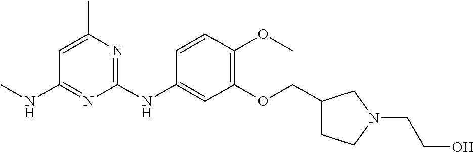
C1=C(C)N=C(NC2=CC(OCC3CCN(CCO)C3)=C(OC)C=C2)N=C1NC
